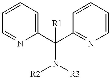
[R1]C(N([R2])[R3])(C1=NC=CC=C1)C1=CC=CC=N1
